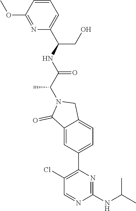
C1(NC(C)C)=NC(C2=CC=C3C(=C2)C(=O)N(C(C(NC(C2=CC=CC(OC)=N2)CO)=O)C)C3)=C(Cl)C=N1
